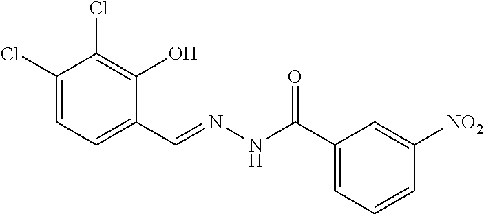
C1(Cl)=CC=C(C=NNC(C2=CC=CC([NO2])=C2)=O)C(O)=C1Cl
